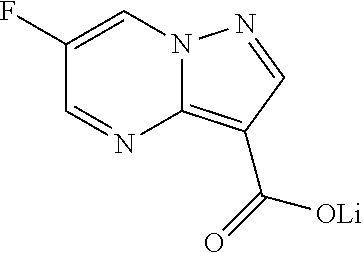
C1(F)=CN2C(=C(C(=O)[OLi])C=N2)N=C1
